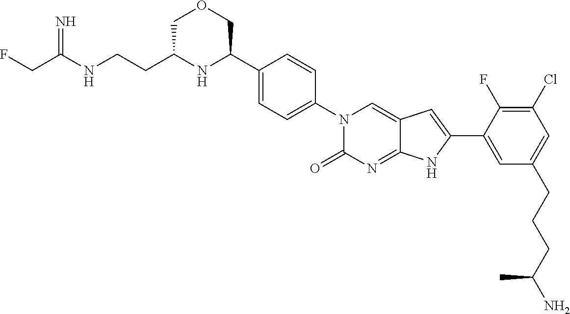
C(C(NCCC1NC(C2=CC=C(N3C(=O)N=C4C(=C3)C=C(C3=CC(CCCC(N)C)=CC(Cl)=C3F)N4)C=C2)COC1)=N)F
